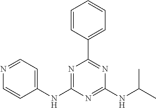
C1(NC2=NC(C3=CC=CC=C3)=NC(NC(C)C)=N2)=CC=NC=C1
